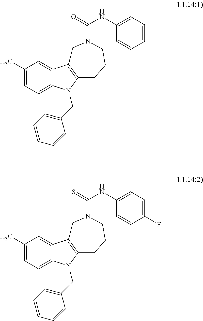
C1(C)=CC=C2C(=C1)C1=C(CCCN(C(=O)NC3=CC=CC=C3)C1)N2CC1=CC=CC=C1.C1(C)=CC=C2C(=C1)C1=C(CCCN(C(=S)NC3=CC=C(F)C=C3)C1)N2CC1=CC=CC=C1
